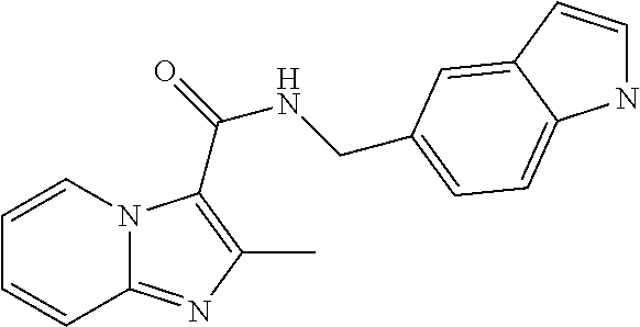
C1=CN2C(=NC(C)=C2C(=O)NCC2=CC=C3NC=CC3=C2)C=C1
